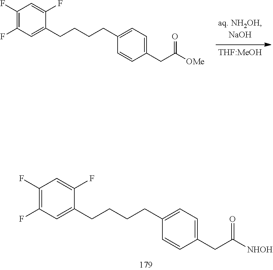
C1=CC(CC([OMe])=O)=CC=C1CCCCC1=CC(F)=C(F)C=C1F.C1=CC(CC([NHOH])=O)=CC=C1CCCCC1=CC(F)=C(F)C=C1F
